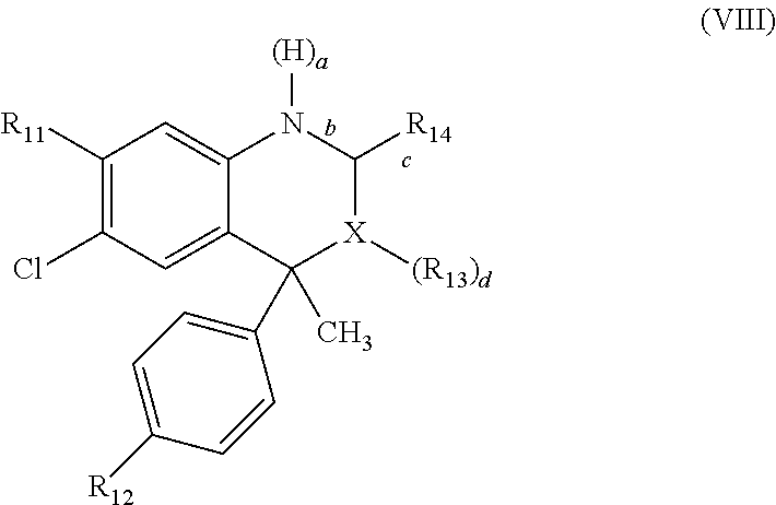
C1([R11])=C(Cl)C=C2C(=C1)N([(H)a])C([R14])[X]([(R13)d])C2(C)C1=CC=C([R12])C=C1
